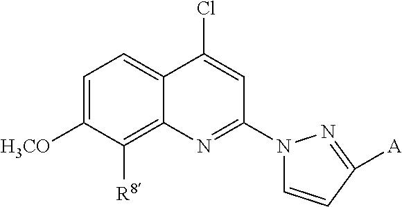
C12=C([R8])C([H3CO])=CC=C1C(Cl)=CC(N1C=CC([A])=N1)=N2
